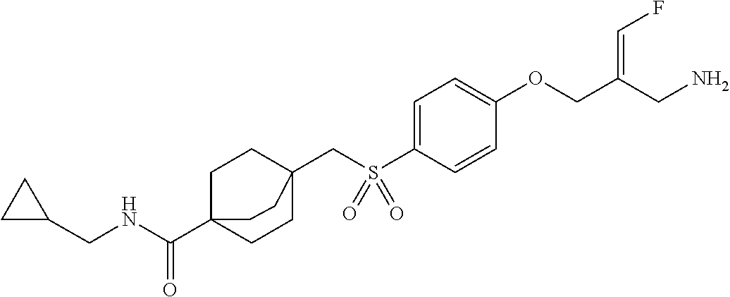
C1=C(S(CC23CCC(C(NCC4CC4)=O)(CC2)CC3)(=O)=O)C=CC(OCC(CN)=CF)=C1
